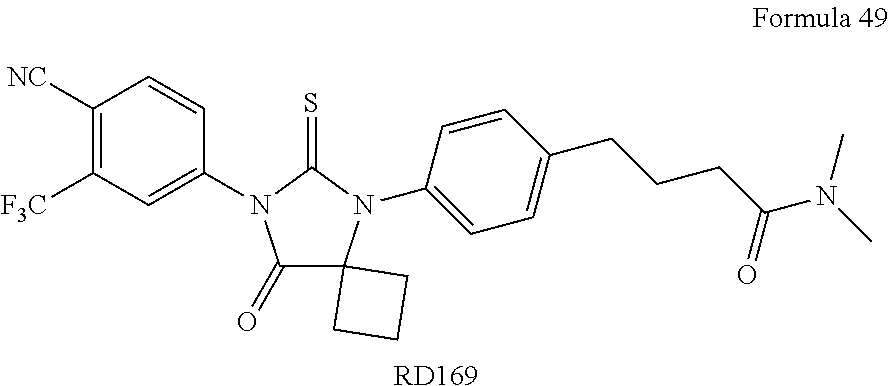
C1([NC])=C([F3C])C=C(N2C(=O)C3(N(C4=CC=C(CCCC(N(C)C)=O)C=C4)C2=S)CCC3)C=C1.[RD169]
